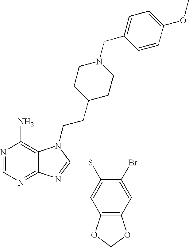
C1=NC(N)=C2C(=N1)N=C(SC1=CC3=C(C=C1Br)OCO3)N2CCC1CCN(CC2=CC=C(OC)C=C2)CC1
